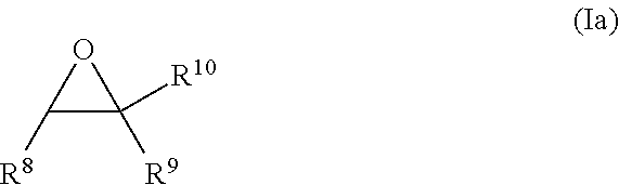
C1([R8])C([R10])([R9])O1
